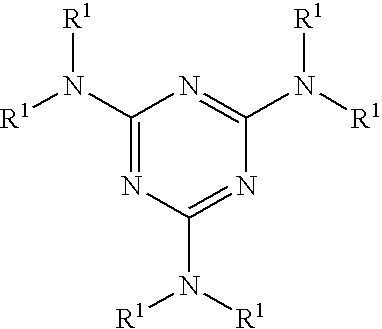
C1(N([R1])[R1])=NC(N([R1])[R1])=NC(N([R1])[R1])=N1
